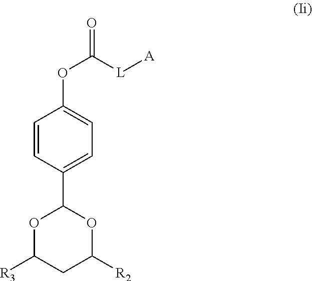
C1=CC(C2OC([R3])CC([R2])O2)=CC=C1OC(=O)[L][A]
